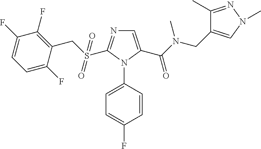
C1=C(C(N(CC2=CN(C)N=C2C)C)=O)N(C2=CC=C(F)C=C2)C(S(CC2=C(F)C(F)=CC=C2F)(=O)=O)=N1
